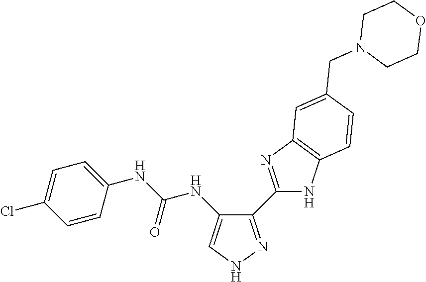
C1(C2=NC3=C(N2)C=CC(CN2CCOCC2)=C3)=NNC=C1NC(NC1=CC=C(Cl)C=C1)=O
